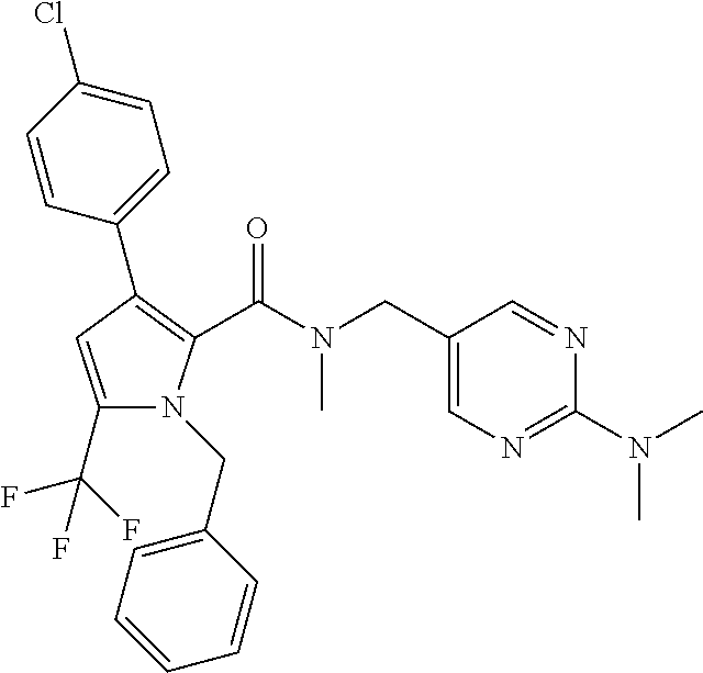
C1(C2=C(C(N(CC3=CN=C(N(C)C)N=C3)C)=O)N(CC3=CC=CC=C3)C(C(F)(F)F)=C2)=CC=C(Cl)C=C1
